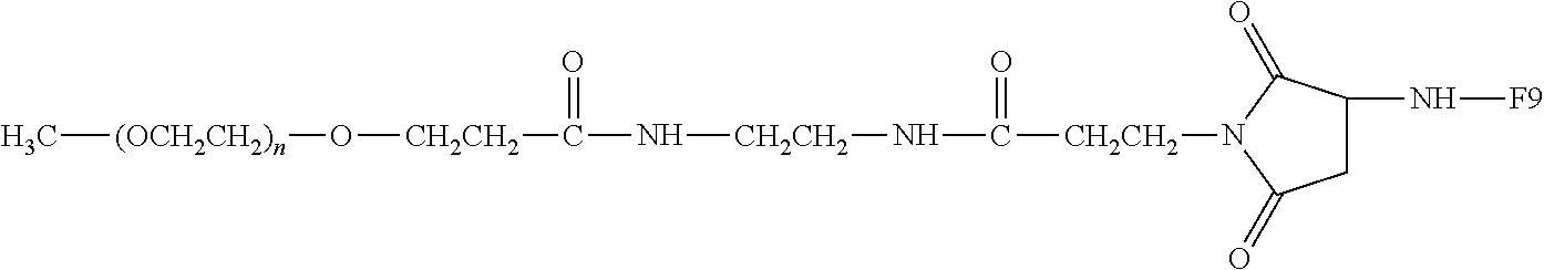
[(OCH2CH2)n](C)O[CH2CH2]C(=O)N[CH2CH2]NC([CH2CH2]N1C(=O)C(N[F9])CC1=O)=O
